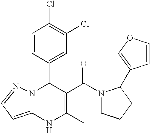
C1(C2N3C(=CC=N3)NC(C)=C2C(=O)N2CCCC2C2=COC=C2)=CC(Cl)=C(Cl)C=C1
